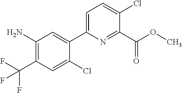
FC(F)(C1=C(N)C=C(C2=CC=C(Cl)C(C(OC)=O)=N2)C(Cl)=C1)F
